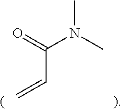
CN(C)C(=O)C=C
